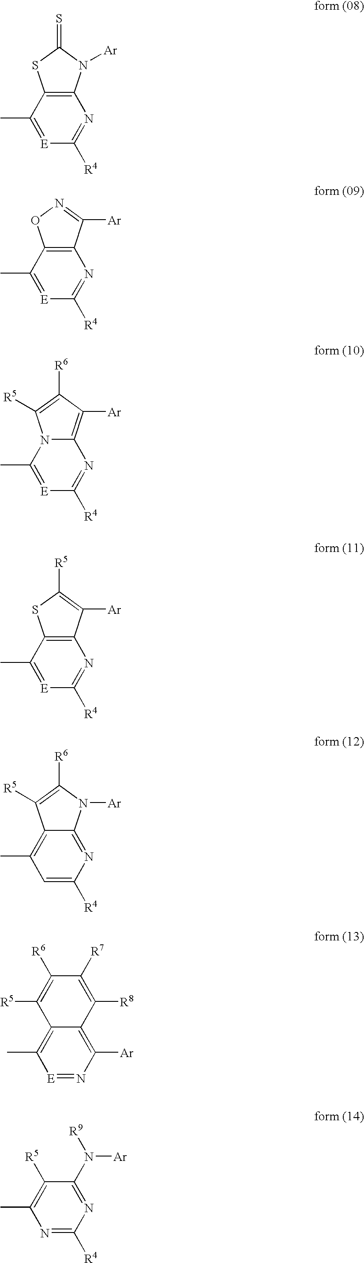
C12=C(N=C([R4])[E]=C1C)N([Ar])C(=S)S2.C12=C(N=C([R4])[E]=C1C)C([Ar])=NO2.N12C(C)=[E]C([R4])=NC1=C([Ar])C([R6])=C2[R5].C12=C(N=C([R4])[E]=C1C)C([Ar])=C([R5])S2.C12=C(C)C=C([R4])N=C1N([Ar])C([R6])=C2[R5].C12=C(C)[E]=NC([Ar])=C1C([R8])=C([R7])C([R6])=C2[R5].C1([R5])=C(C)N=C([R4])N=C1N([R9])[Ar]
